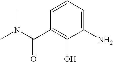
CN(C(C1=C(O)C(N)=CC=C1)=O)C
